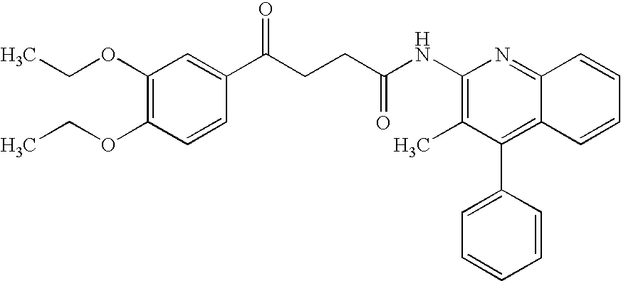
C1=CC(OCC)=C(OCC)C=C1C(CCC(NC1=C(C)C(C2=CC=CC=C2)=C2C(=N1)C=CC=C2)=O)=O
